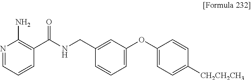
N1=CC=CC(C(NCC2=CC(OC3=CC=C([CH2CH2CH3])C=C3)=CC=C2)=O)=C1N
